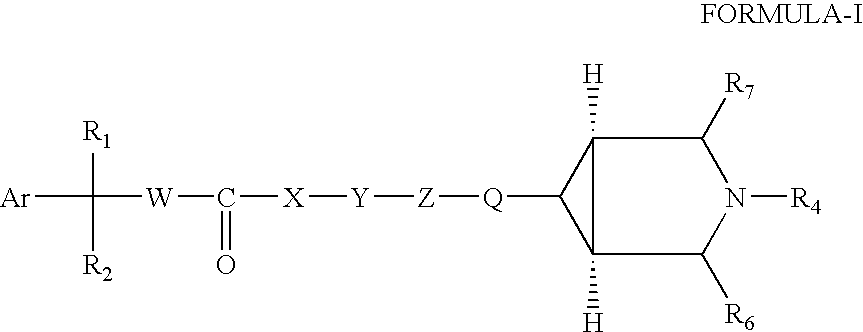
[Ar]C([W]C([X][Y][Z][Q]C1C2([H])C1([H])C([R7])N([R4])C2[R6])=O)([R1])[R2]
